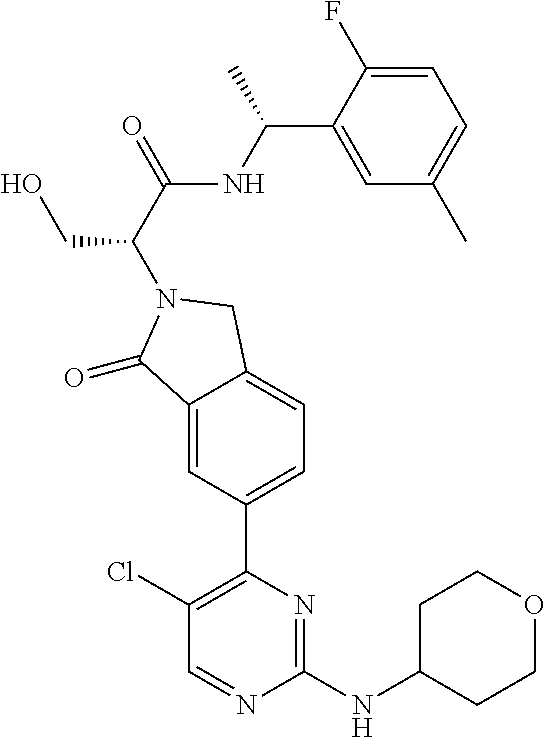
C1(Cl)=C(C2=CC=C3C(=C2)C(=O)N(C(C(=O)NC(C2=CC(C)=CC=C2F)C)CO)C3)N=C(NC2CCOCC2)N=C1
